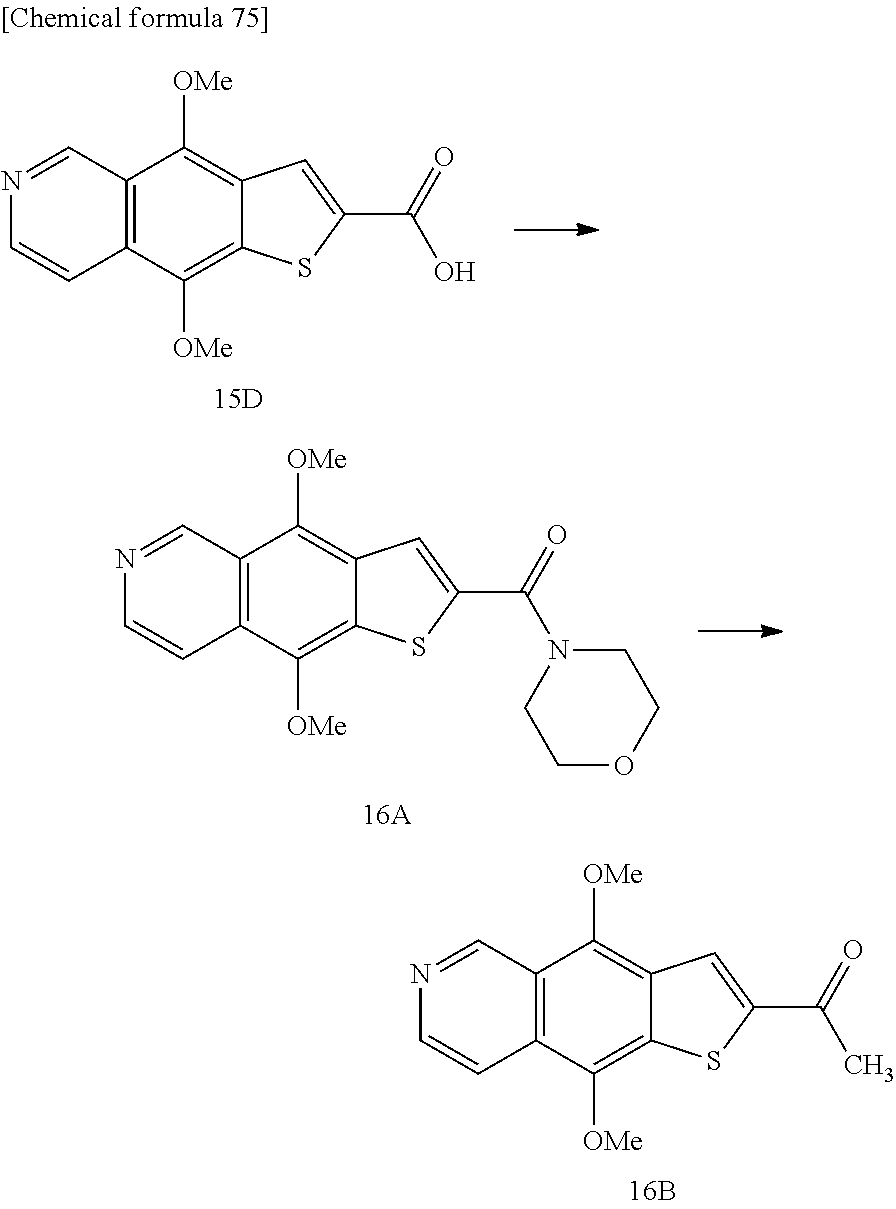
C12=C(C([OMe])=C3C(=C1[OMe])SC(C(=O)C)=C3)C=NC=C2.C12=C(C([OMe])=C3C(=C1[OMe])SC(C(=O)O)=C3)C=NC=C2.C12=C(C([OMe])=C3C(=C1[OMe])SC(C(=O)N1CCOCC1)=C3)C=NC=C2
